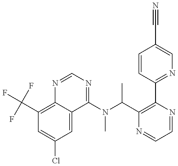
C1(C(F)(F)F)=C2C(=CC(Cl)=C1)C(N(C(C)C1=C(C3=NC=C(C#N)C=C3)N=CC=N1)C)=NC=N2
